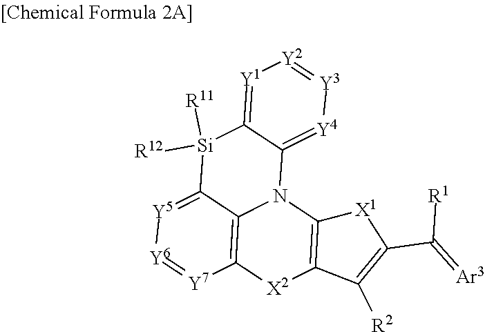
C12=C(C([R2])=C(C([R1])=[Ar3])[X1]1)[X2]C1=C3N2C2=[Y4][Y3]=[Y2][Y1]=C2[Si]([R12])([R11])C3=[Y5][Y6]=[Y7]1
